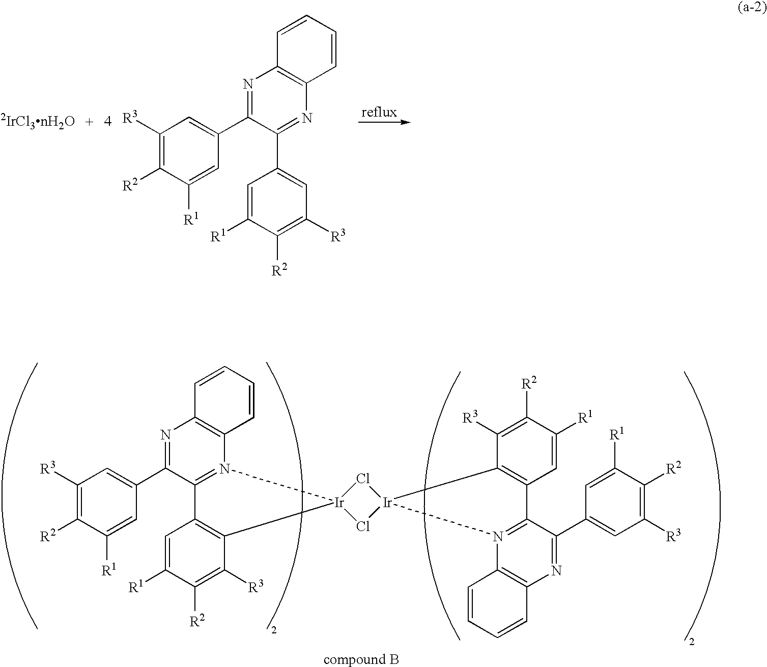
C1([R3])=C([R2])C([R1])=CC(C2=NC3=C(N=C2C2=CC([R3])=C([R2])C([R1])=C2)C=CC=C3)=C1.C1([R3])=C([R2])C([R1])=CC(C2=NC3=C(N4=C2C2=C(C([R3])=C([R2])C([R1])=C2)[Ir]42Cl[Ir]4(Cl2)C2=C(C5=N4C4=C(N=C5C5=CC([R3])=C([R2])C([R1])=C5)C=CC=C4)C=C([R1])C([R2])=C2[R3])C=CC=C3)=C1
